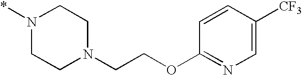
N1(*)CCN(CCOC2=NC=C([CF3])C=C2)CC1
